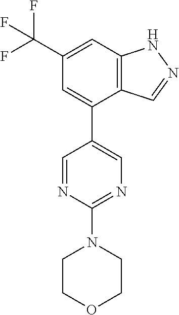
C12=C(C=C(C(F)(F)F)C=C1C1=CN=C(N3CCOCC3)N=C1)NN=C2
